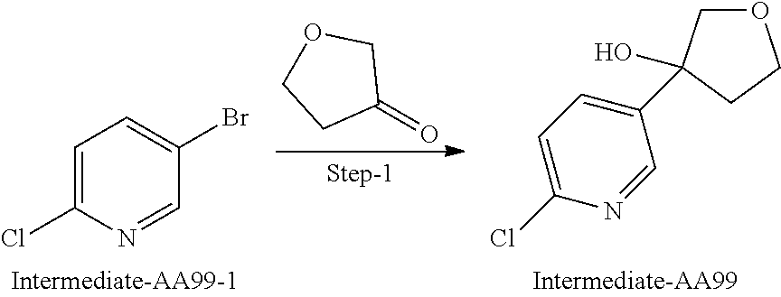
O=C1COCC1.C1=C(Cl)N=CC(Br)=C1.O1CC(C2=CC=C(Cl)N=C2)(O)CC1
